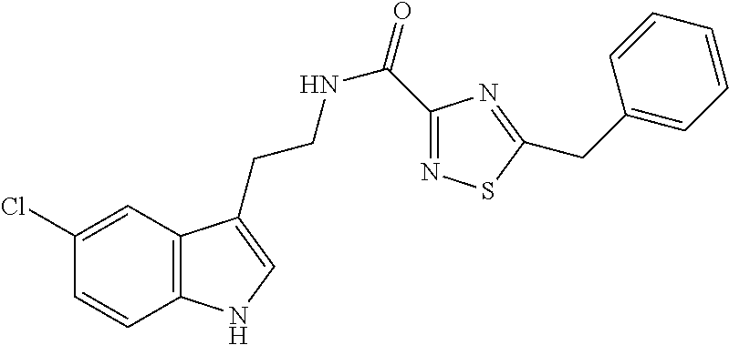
C12=C(C=C(Cl)C=C1)C(CCNC(=O)C1=NSC(CC3=CC=CC=C3)=N1)=CN2
